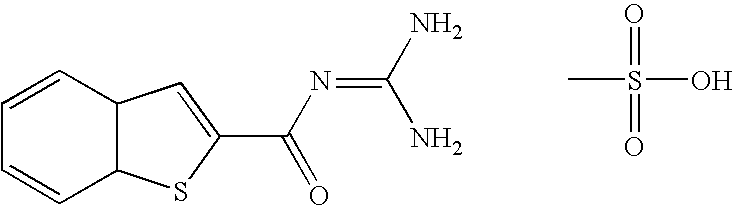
C1=CC=CC2C1C=C(C(N=C(N)N)=O)S2.CS(=O)(=O)O
